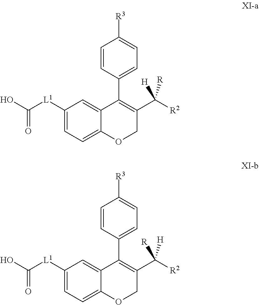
O=C(O)[L1]C1=CC=C2C(=C1)C(C1=CC=C([R3])C=C1)=C(C([H])([R2])[R])CO2.O=C(O)[L1]C1=CC=C2C(=C1)C(C1=CC=C([R3])C=C1)=C(C([R])([R2])[H])CO2
